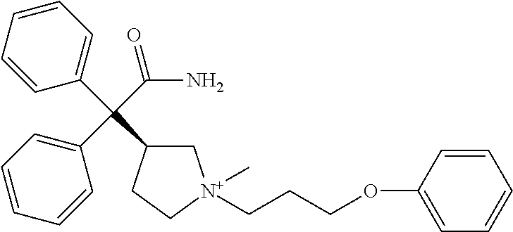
C1C(C(C2=CC=CC=C2)(C2=CC=CC=C2)C(N)=O)CC[N+]1(CCCOC1=CC=CC=C1)C
